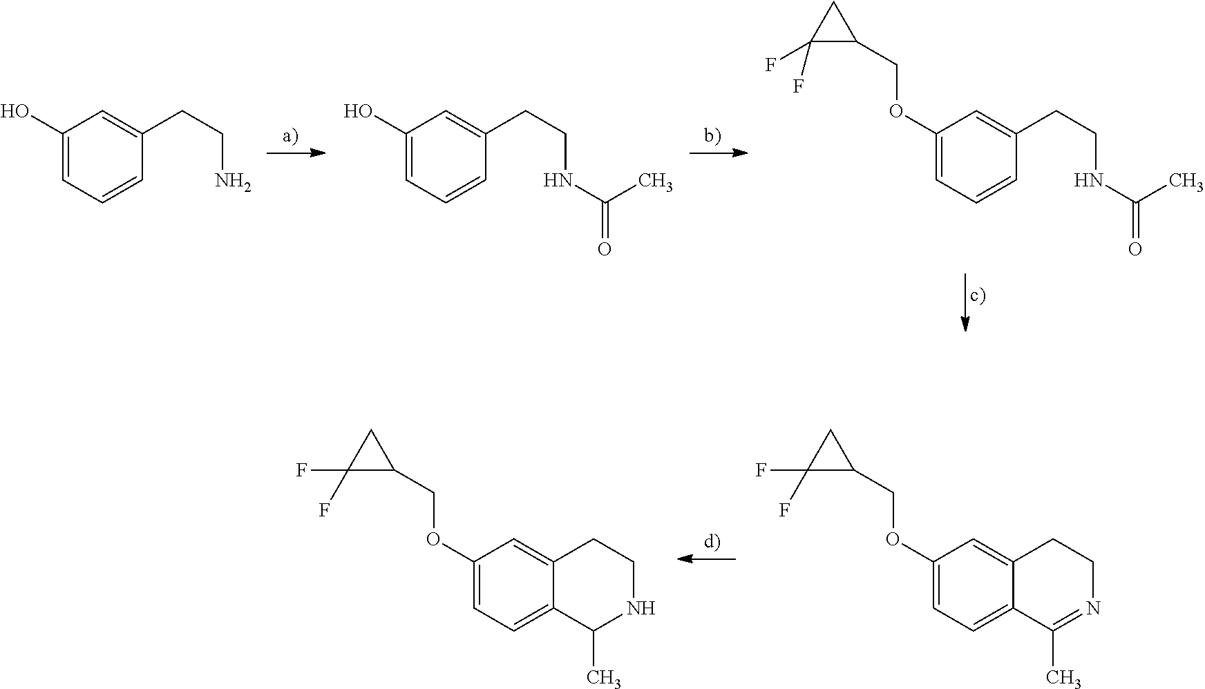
C1(OCC2CC2(F)F)=CC=C2C(=C1)CCN=C2C.C1(OCC2CC2(F)F)=CC=C2C(=C1)CCNC2C.C1(O)=CC=CC(CCNC(=O)C)=C1.C1(O)=CC=CC(CCN)=C1.C1(OCC2CC2(F)F)=CC=CC(CCNC(=O)C)=C1
